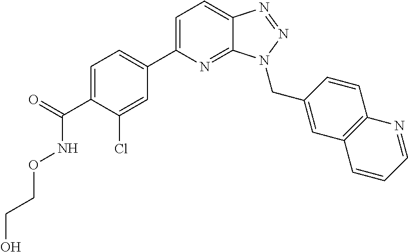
C1=C(C2=CC=C(C(=O)NOCCO)C(Cl)=C2)N=C2C(=C1)N=NN2CC1=CC2=C(C=C1)N=CC=C2
